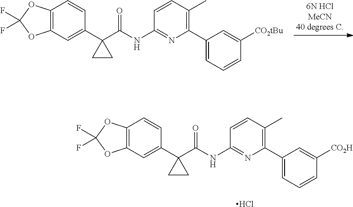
C1(C2=C(C)C=CC(NC(C3(C4=CC5=C(C=C4)OC(F)(F)O5)CC3)=O)=N2)=CC=CC([CO2tBu])=C1.C1(C2=C(C)C=CC(NC(C3(C4=CC5=C(C=C4)OC(F)(F)O5)CC3)=O)=N2)=CC=CC([CO2H])=C1.Cl
